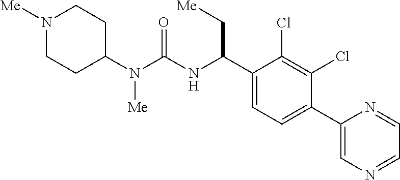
C1(N(C(NC(C2=CC=C(C3=CN=CC=N3)C(Cl)=C2Cl)C[Me])=O)[Me])CCN([Me])CC1
